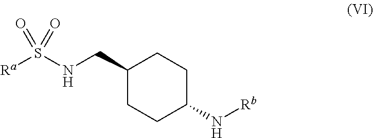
C1(CNS([Ra])(=O)=O)CCC(N[Rb])CC1
